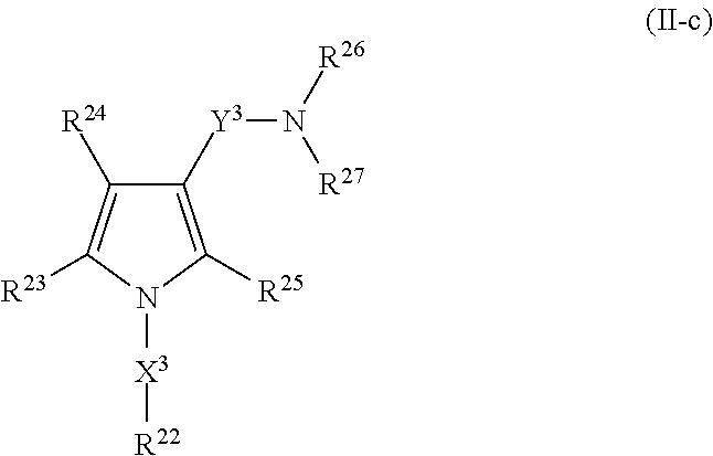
C1([Y3]N([R26])[R27])=C([R25])N([X3][R22])C([R23])=C1[R24]
